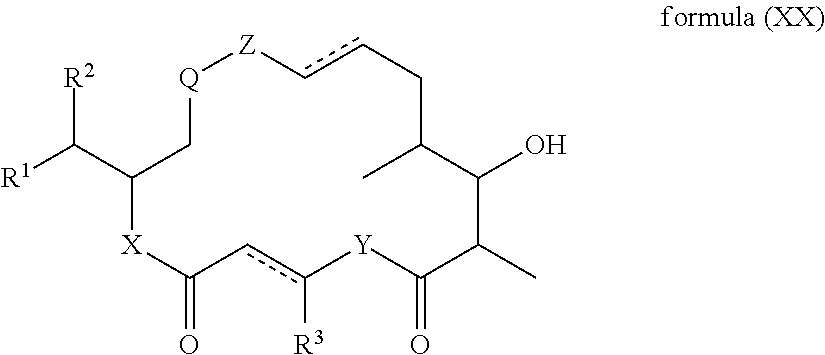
[R1]C([R2])C1C[Q][Z]ccCC(C)C(O)C(C)C(=O)[Y]c([R3])cC(=O)[X]1
